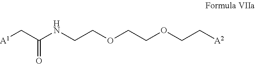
C(CNC(C[A1])=O)OCCOCC[A2]
